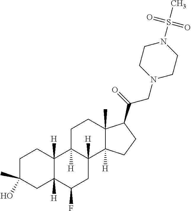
C1C(O)(C)CC2([H])C([H])(C1)C1([H])C([H])(CC2F)C2([H])C(C)(CC1)C(C(=O)CN1CCN(S(C)(=O)=O)CC1)CC2
